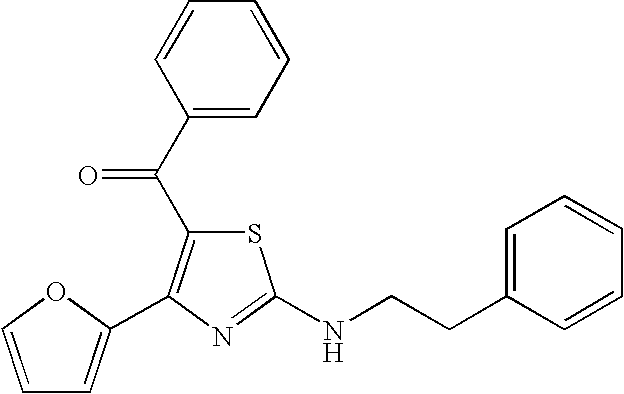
C1=COC(C2=C(C(C3=CC=CC=C3)=O)SC(NCCC3=CC=CC=C3)=N2)=C1
